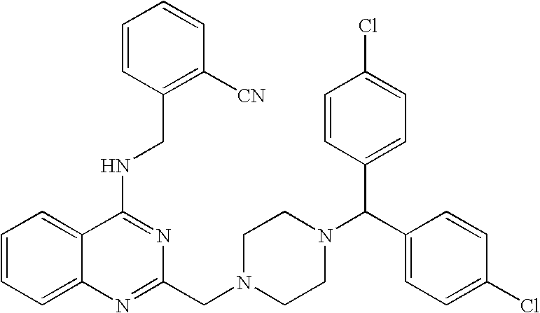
C1=CC=C2C(=C1)C(NCC1=C([CN])C=CC=C1)=NC(CN1CCN(C(C3=CC=C(Cl)C=C3)C3=CC=C(Cl)C=C3)CC1)=N2
